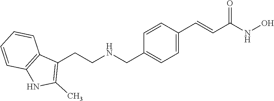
C1(CCNCC2=CC=C(C=CC(NO)=O)C=C2)=C(C)NC2=C1C=CC=C2
